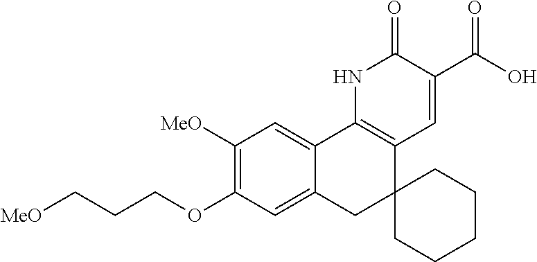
C12=C(NC(=O)C(C(O)=O)=C1)C1=CC([MeO])=C(OCCC[MeO])C=C1CC21CCCCC1
